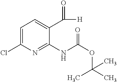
C1=C(Cl)N=C(NC(OC(C)(C)C)=O)C(C(=O)[H])=C1
